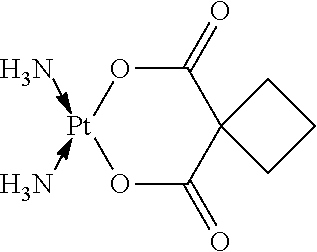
N.N.C1(=O)O[Pt]OC(=O)C12CCC2
